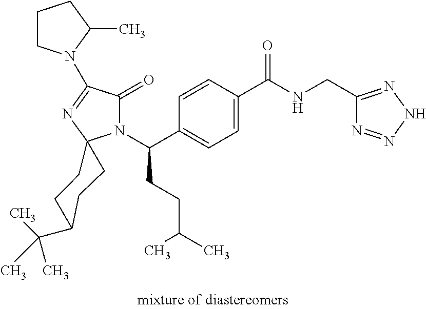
C1=C(C(=O)NCC2=NNN=N2)C=CC(C(N2C(=O)C(N3CCCC3C)=NC23CCC(C(C)(C)C)CC3)CCC(C)C)=C1
